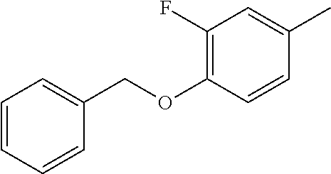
C1(F)=C(OCC2=CC=CC=C2)C=CC(C)=C1
